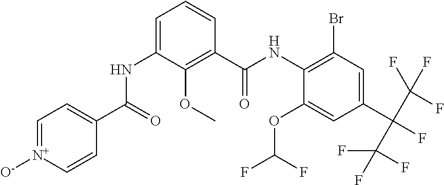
C1=[N+]([O-])C=CC(C(=O)NC2=CC=CC(C(NC3=C(Br)C=C(C(C(F)(F)F)(C(F)(F)F)F)C=C3OC(F)F)=O)=C2OC)=C1
